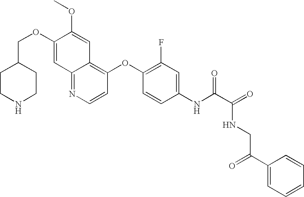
C(OC1=CC2=NC=CC(OC3=C(F)C=C(NC(C(=O)NCC(=O)C4=CC=CC=C4)=O)C=C3)=C2C=C1OC)C1CCNCC1
